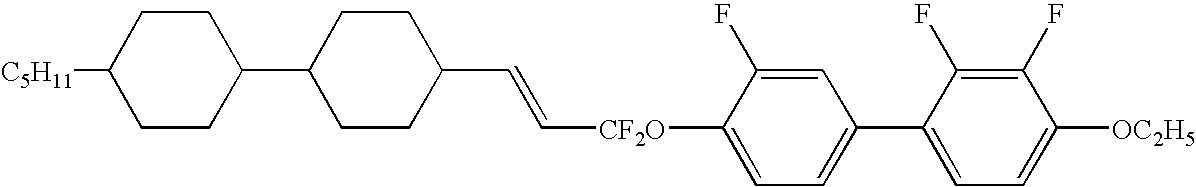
C1CC(C2CCC(C=C[CF2O]C3=CC=C(C4=CC=C([OC2H5])C(F)=C4F)C=C3F)CC2)CCC1[C5H11]
